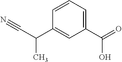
C1=CC=C(C(=O)O)C=C1C(C#N)C
